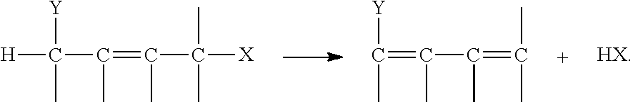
[H]C([Y])(C)C(=C(C)C(C)(C)[X])C.C([Y])(C)=C(C(C)=C(C)C)C.[HX]
